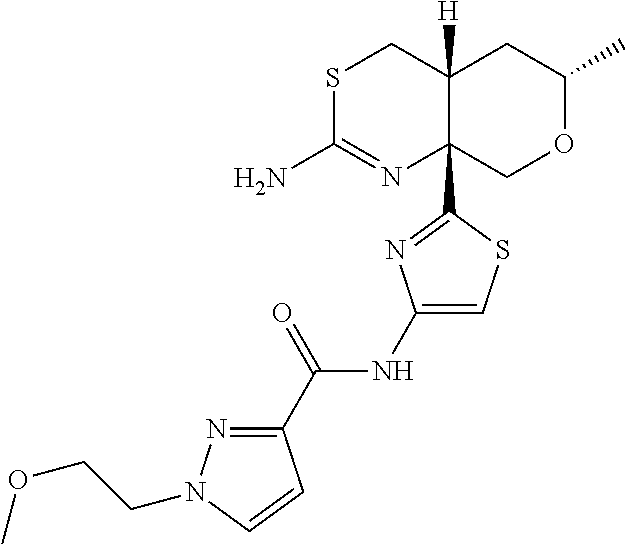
S1C(N)=NC2(C3=NC(NC(C4=NN(CCOC)C=C4)=O)=CS3)C([H])(C1)CC(C)OC2
